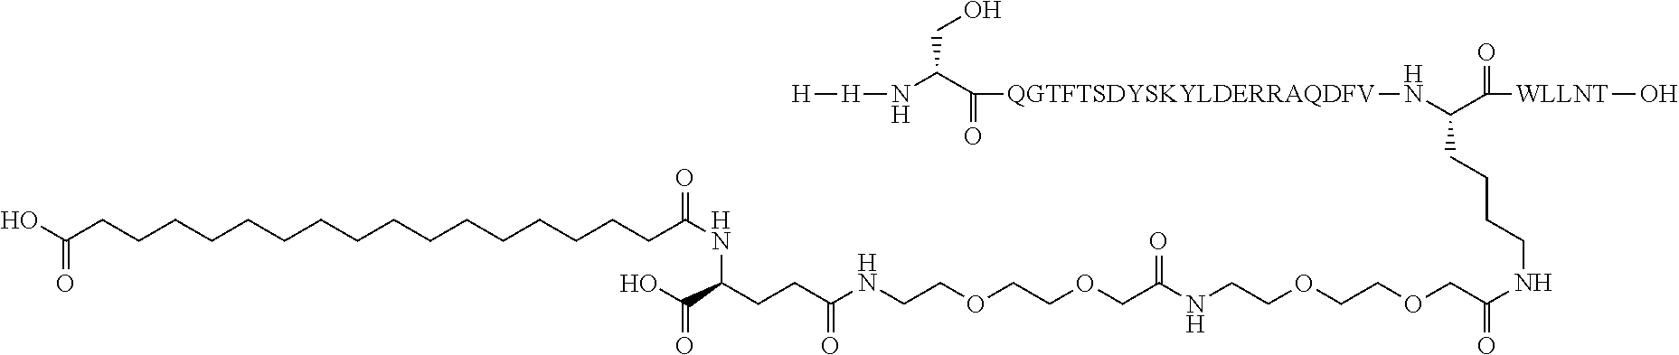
C(CCC(NCCOCCOCC(NCCOCCOCC(NCCCCC(N[QGTFTSDYSKYLDERRAQDFV]C(C(N[H][H])CO)=O)C(=O)[WLLNT]O)=O)=O)=O)(NC(CCCCCCCCCCCCCCCCC(O)=O)=O)C(=O)O
